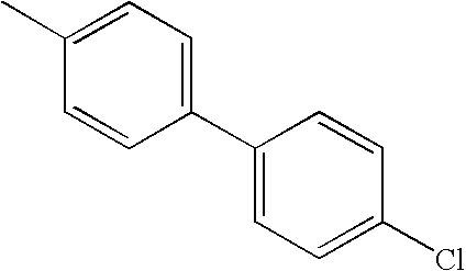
CC1=CC=C(C2=CC=C(Cl)C=C2)C=C1
